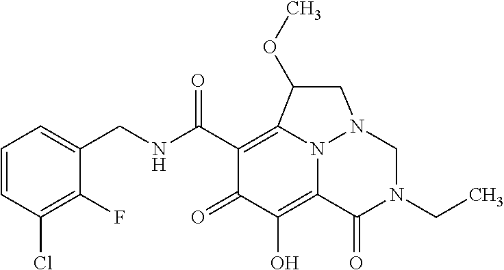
C1=CC(Cl)=C(F)C(CNC(C2=C3N4C(=C(O)C2=O)C(=O)N(CC)CN4CC3OC)=O)=C1
